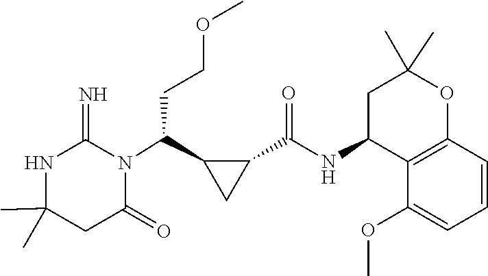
C1(C)(C)NC(=N)N(C(C2CC2C(NC2C3=C(OC(C)(C)C2)C=CC=C3OC)=O)CCOC)C(=O)C1
